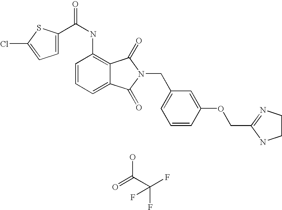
OC(C(F)(F)F)=O.C1(NC(=O)C2=CC=C(Cl)S2)=C2C(=CC=C1)C(=O)N(CC1=CC=CC(OCC3=NCCN3)=C1)C2=O
